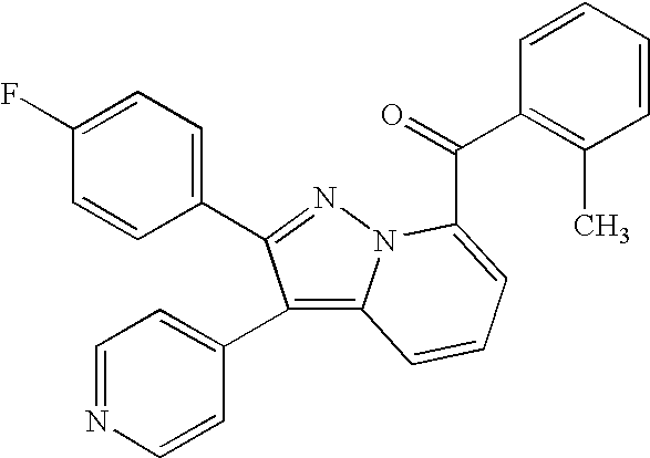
C1(F)=CC=C(C2=NN3C(=C2C2=CC=NC=C2)C=CC=C3C(C2=C(C)C=CC=C2)=O)C=C1
